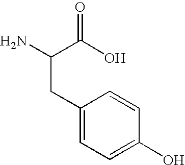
C1(CC(N)C(O)=O)=CC=C(O)C=C1
